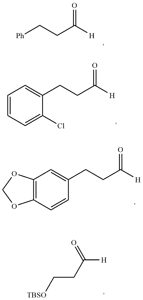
C1=CC=C(Cl)C(CCC([H])=O)=C1.[Ph]CCC([H])=O.C12=C(C=CC(CCC([H])=O)=C1)OCO2.C(CC([H])=O)[TBSO]
